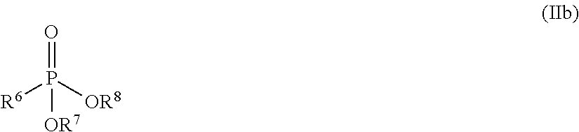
[R6]P([OR8])(=O)[OR7]
